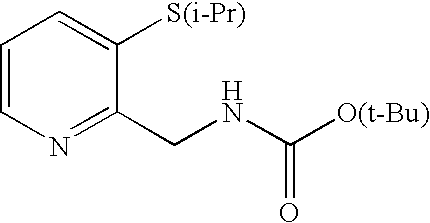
C1=CN=C(CNC([O(t-Bu)])=O)C([S(i-Pr)])=C1
